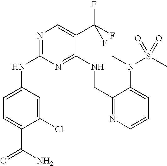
C1(NC2=NC=C(C(F)(F)F)C(NCC3=NC=CC=C3N(S(C)(=O)=O)C)=N2)=CC=C(C(N)=O)C(Cl)=C1
